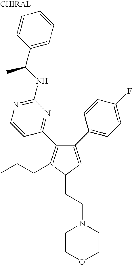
C1(C2=CC=C(F)C=C2)=CC(CCN2CCOCC2)C(CCC)=C1C1=NC(NC(C2=CC=CC=C2)C)=NC=C1
